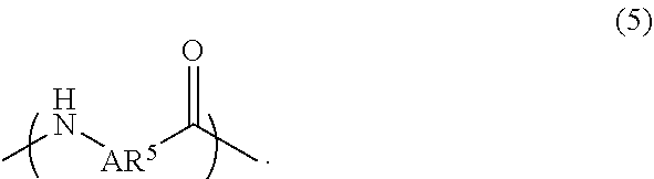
CN[AR5]C(C)=O
